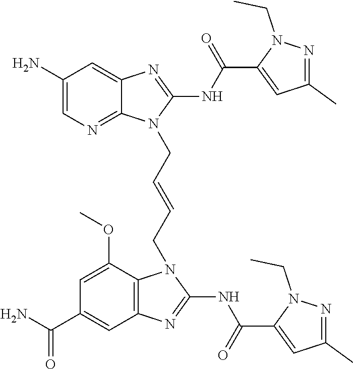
NC1=CN=C2C(=C1)N=C(NC(=O)C1=CC(C)=NN1CC)N2CC=CCN1C2=C(C=C(C(N)=O)C=C2OC)N=C1NC(=O)C1=CC(C)=NN1CC
